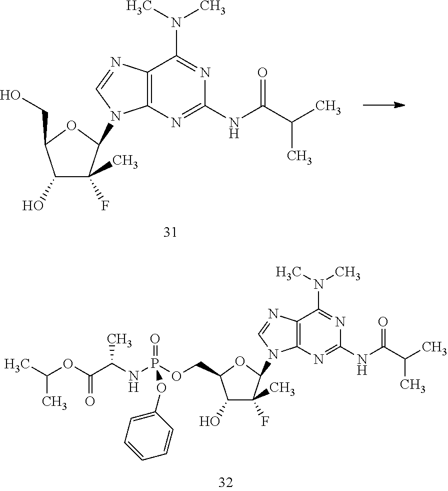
CC(OC(C(NP(OCC1C(O)C(C)(F)C(N2C3=C(N=C2)C(N(C)C)=NC(NC(=O)C(C)C)=N3)O1)(=O)OC1=CC=CC=C1)C)=O)C.C1(O)C(C)(F)C(N2C3=C(N=C2)C(N(C)C)=NC(NC(=O)C(C)C)=N3)OC1CO
